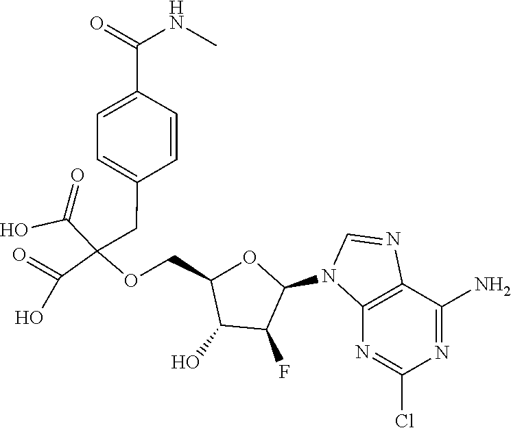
C1(N2C3=C(C(N)=NC(Cl)=N3)N=C2)OC(COC(C(=O)O)(C(=O)O)CC2=CC=C(C(NC)=O)C=C2)C(O)C1F
